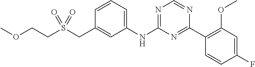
C(S(CC1=CC(NC2=NC=NC(C3=C(OC)C=C(F)C=C3)=N2)=CC=C1)(=O)=O)COC
